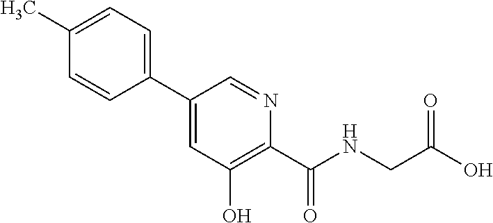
C1(C2=CC=C(C)C=C2)=CC(O)=C(C(NCC(O)=O)=O)N=C1
